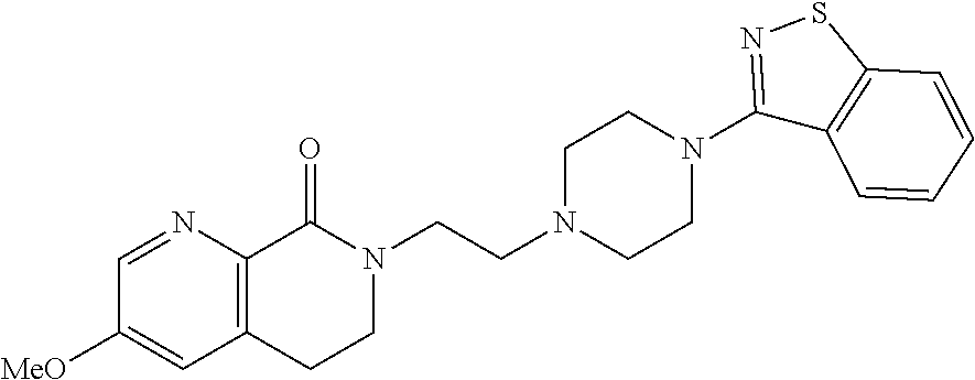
C1([MeO])=CC2=C(N=C1)C(=O)N(CCN1CCN(C3=NSC4=C3C=CC=C4)CC1)CC2
